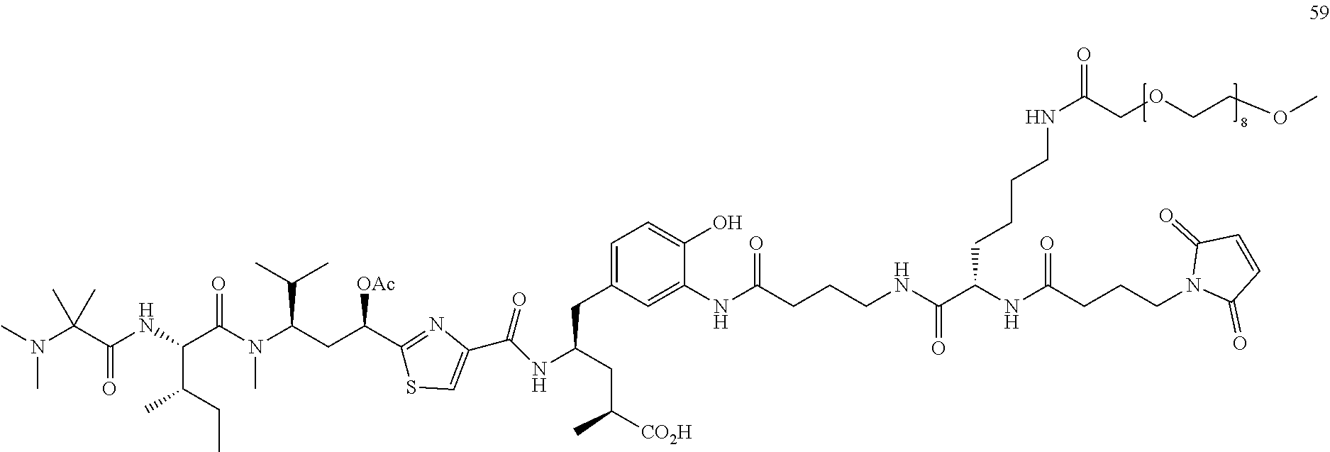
C(C(CC(C)[CO2H])NC(C1=CSC(C(CC(N(C(C(NC(C(N(C)C)(C)C)=O)C(CC)C)=O)C)C(C)C)[OAc])=N1)=O)C1=CC=C(O)C(NC(CCCNC(=O)C(NC(CCCN2C(=O)C=CC2=O)=O)CCCCNC(=O)COCCOC)=O)=C1
